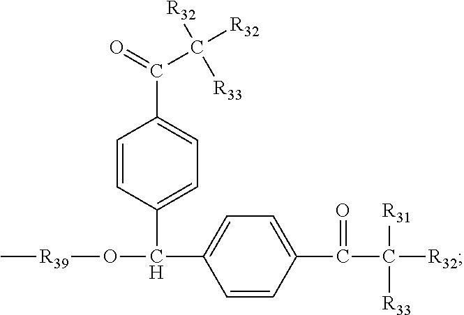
C1=CC(C(C([R32])([R31])[R33])=O)=CC=C1C(O[R39]C)C1=CC=C(C(=O)C([R32])([R32])[R33])C=C1
